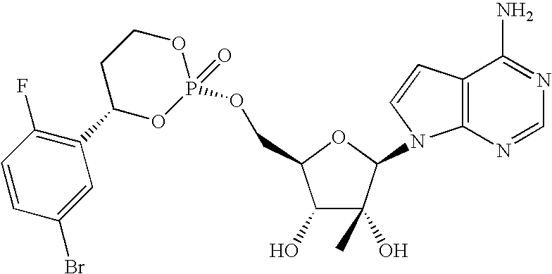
C1(O)C(O)(C)C(N2C3=C(C=C2)C(N)=NC=N3)OC1COP1(=O)OCCC(C2=C(F)C=CC(Br)=C2)O1
